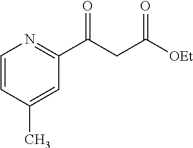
C1=CC(C)=CC(C(CC([OEt])=O)=O)=N1
